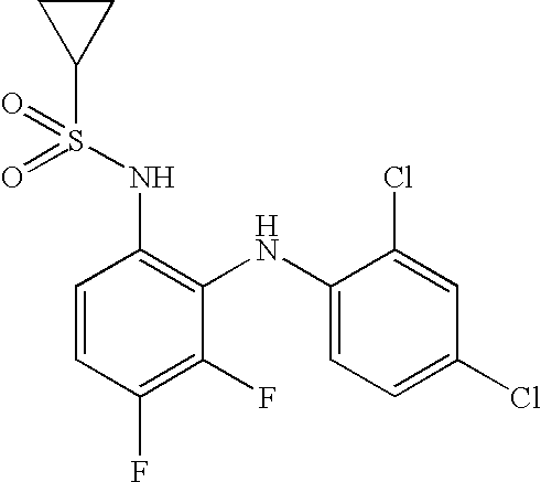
C1=CC(F)=C(F)C(NC2=CC=C(Cl)C=C2Cl)=C1NS(=O)(C1CC1)=O
